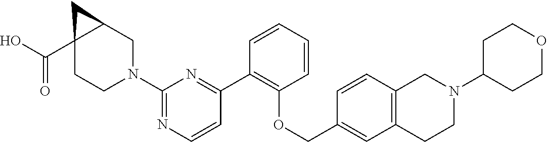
C1(N2CC3C(C(O)=O)(CC2)C3)=NC=CC(C2=C(OCC3=CC4=C(C=C3)CN(C3CCOCC3)CC4)C=CC=C2)=N1
